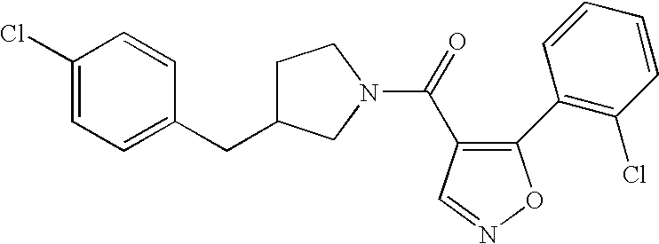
O=C(C1=C(C2=C(Cl)C=CC=C2)ON=C1)N1CC(CC2=CC=C(Cl)C=C2)CC1
